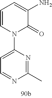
C1=CN(C2=CC=NC(C)=N2)C(=O)C(N)=C1
